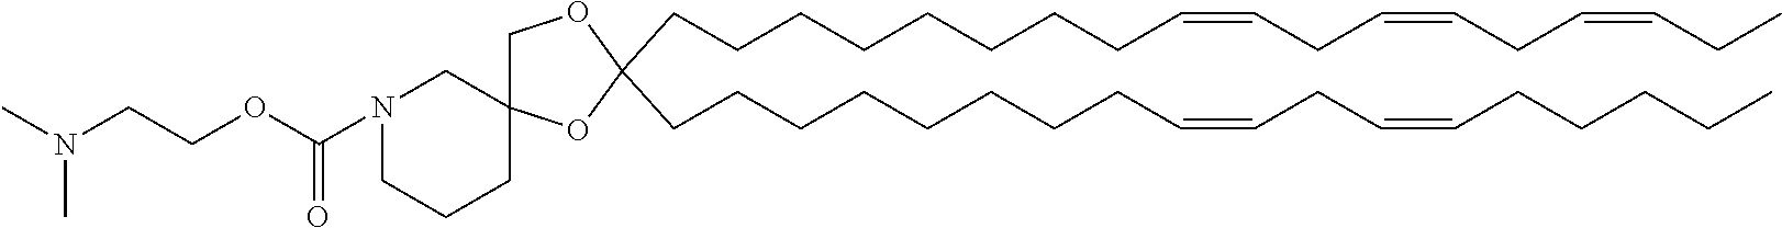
C(CCCCCCCC=CCC=CCCCCC)C1(CCCCCCCCC=CCC=CCC=CCC)OC2(CO1)CN(C(OCCN(C)C)=O)CCC2
